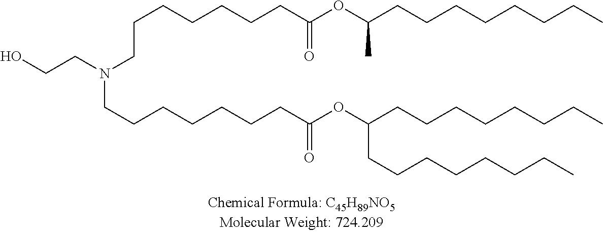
OCCN(CCCCCCCC(OC(CCCCCCCC)C)=O)CCCCCCCC(OC(CCCCCCCC)CCCCCCCC)=O
